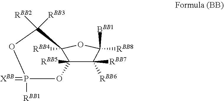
[RBB3]C1([RBB2])C2([RBB4])C([RBB5])(C([RBB7])([RBB6])C([RBB8])([BBB1])O2)OP([RBB1])(=[XBB])O1
